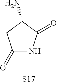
C1C(=O)NC(=O)C1N.[S17]
